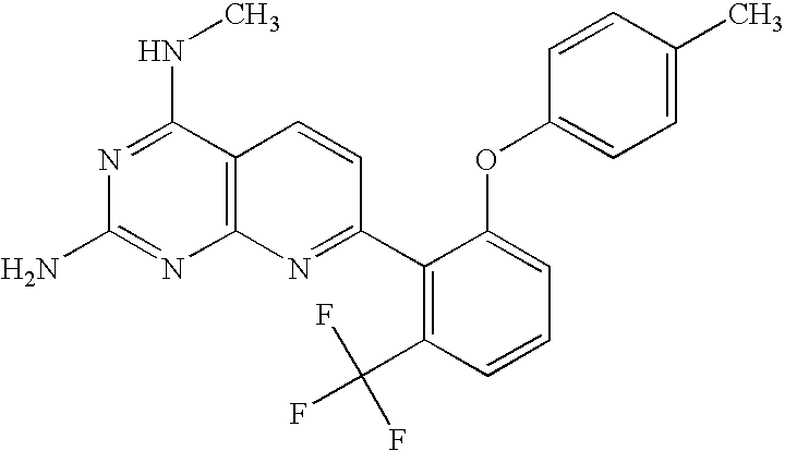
C12=C(C(NC)=NC(N)=N1)C=CC(C1=C(C(F)(F)F)C=CC=C1OC1=CC=C(C)C=C1)=N2
